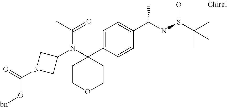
C1=C(C2(N(C(C)=O)C3CN(C(=O)O[bn])C3)CCOCC2)C=CC(C(NS(=O)C(C)(C)C)C)=C1
